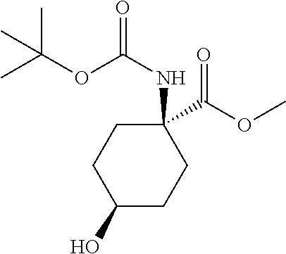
C1C(NC(=O)OC(C)(C)C)(C(OC)=O)CCC(O)C1
